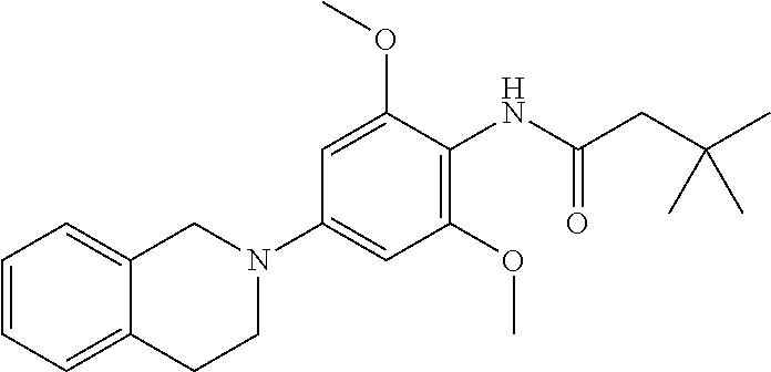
C1=CC=C2C(=C1)CCN(C1=CC(OC)=C(NC(CC(C)(C)C)=O)C(OC)=C1)C2
